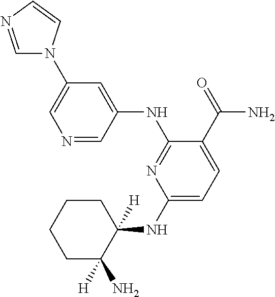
C1(NC2([H])CCCCC2([H])N)=CC=C(C(=O)N)C(NC2=CC(N3C=NC=C3)=CN=C2)=N1
